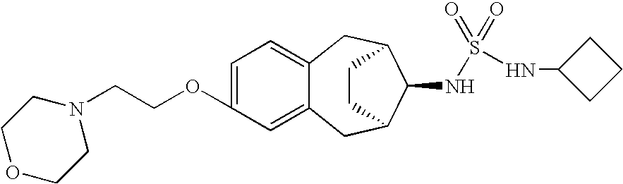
C12=CC(OCCN3CCOCC3)=CC=C1CC1C(NS(NC3CCC3)(=O)=O)C(C2)CC1
